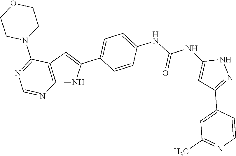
C1CN(C2=NC=NC3=C2C=C(C2=CC=C(NC(NC4=CC(C5=CC(C)=NC=C5)=NN4)=O)C=C2)N3)CCO1
